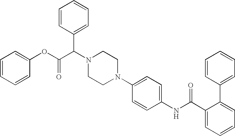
N1(C2=CC=C(NC(C3=CC=CC=C3C3=CC=CC=C3)=O)C=C2)CCN(C(C(OC2=CC=CC=C2)=O)C2=CC=CC=C2)CC1
